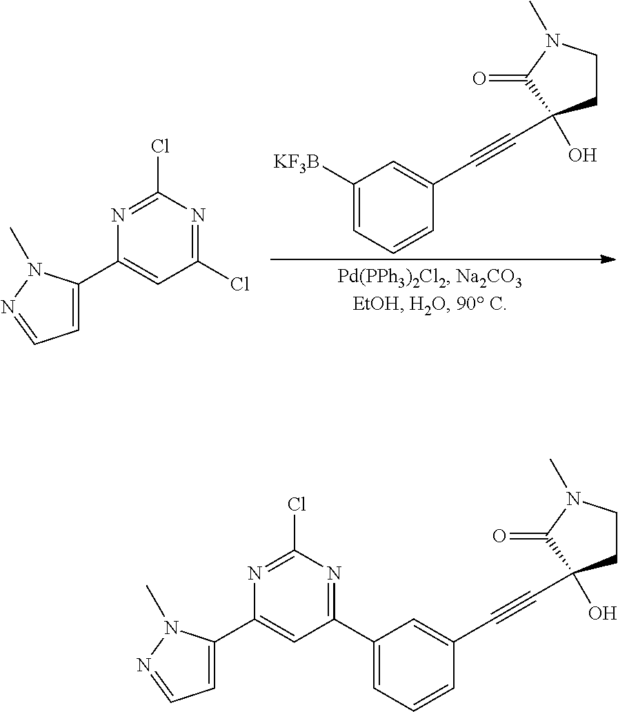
C1(C2=CC=NN2C)=CC(Cl)=NC(Cl)=N1.C1([KF3B])=CC=CC(C#CC2(O)CCN(C)C2=O)=C1.C1(C2=CC=NN2C)=CC(C2=CC=CC(C#CC3(O)CCN(C)C3=O)=C2)=NC(Cl)=N1
